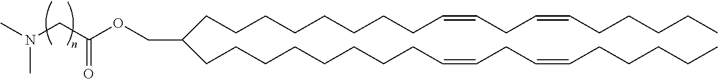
C(CCCCCCC=CCC=CCCCCC)CC(CCCCCCCCC=CCC=CCCCCC)COC(CN(C)C)=O
